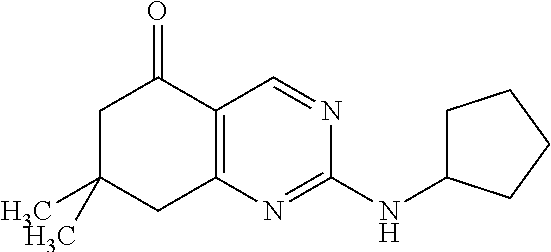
CC1(C)CC2=C(C(=O)C1)C=NC(NC1CCCC1)=N2
